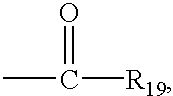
CC(=O)[R19]
